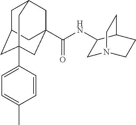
C1C2CC3(C4=CC=C(C)C=C4)CC(C(NC4CN5CCC4CC5)=O)(CC1C3)C2
